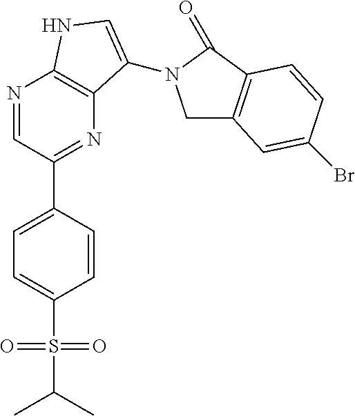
N1=CC(C2=CC=C(S(=O)(=O)C(C)C)C=C2)=NC2=C1NC=C2N1CC2=C(C1=O)C=CC(Br)=C2
